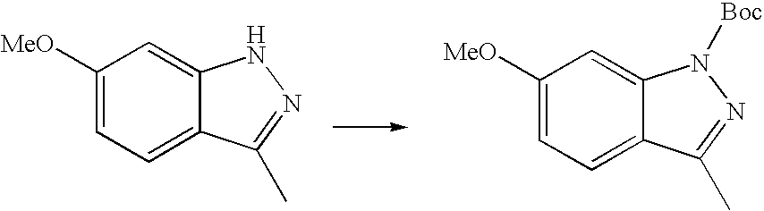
C1([MeO])=CC=C2C(=C1)NN=C2C.C1([MeO])=CC=C2C(=C1)N([Boc])N=C2C
